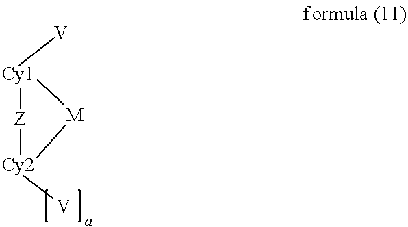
[Cy1]1([V])[Z][Cy2]([V])[M]1
